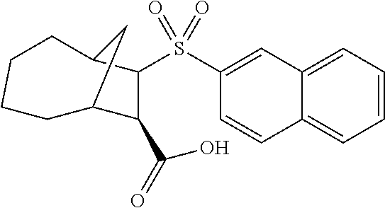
C12=CC=CC=C1C=CC(S(C1C(C(=O)O)C3CCCCC1C3)(=O)=O)=C2
